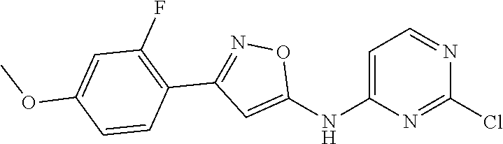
C1=C(NC2=CC(C3=C(F)C=C(OC)C=C3)=NO2)N=C(Cl)N=C1
